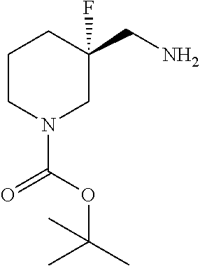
C1CN(C(=O)OC(C)(C)C)CC(CN)(F)C1
